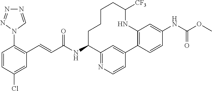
N1=CN(C2=C(C=CC(NC3C4=NC=CC(=C4)C4=C(C=C(NC(OC)=O)C=C4)NC([CF3])CCCC3)=O)C=C(Cl)C=C2)N=N1
